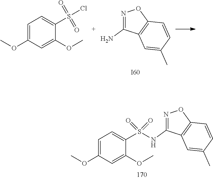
C1=C(OC)C=C(OC)C(S(Cl)(=O)=O)=C1.N1=C(N)C2=C(O1)C=CC(C)=C2.[I60].C1=C(OC)C=C(OC)C(S(=O)(=O)NC2=NOC3=C2C=C(C)C=C3)=C1
